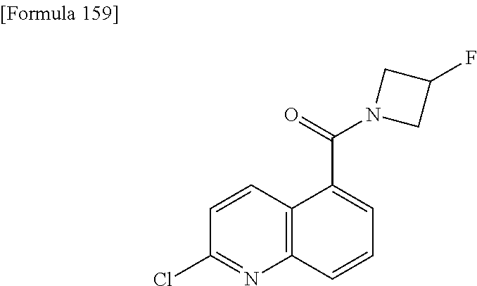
C1(Cl)=NC2=C(C=C1)C(C(=O)N1CC(F)C1)=CC=C2
